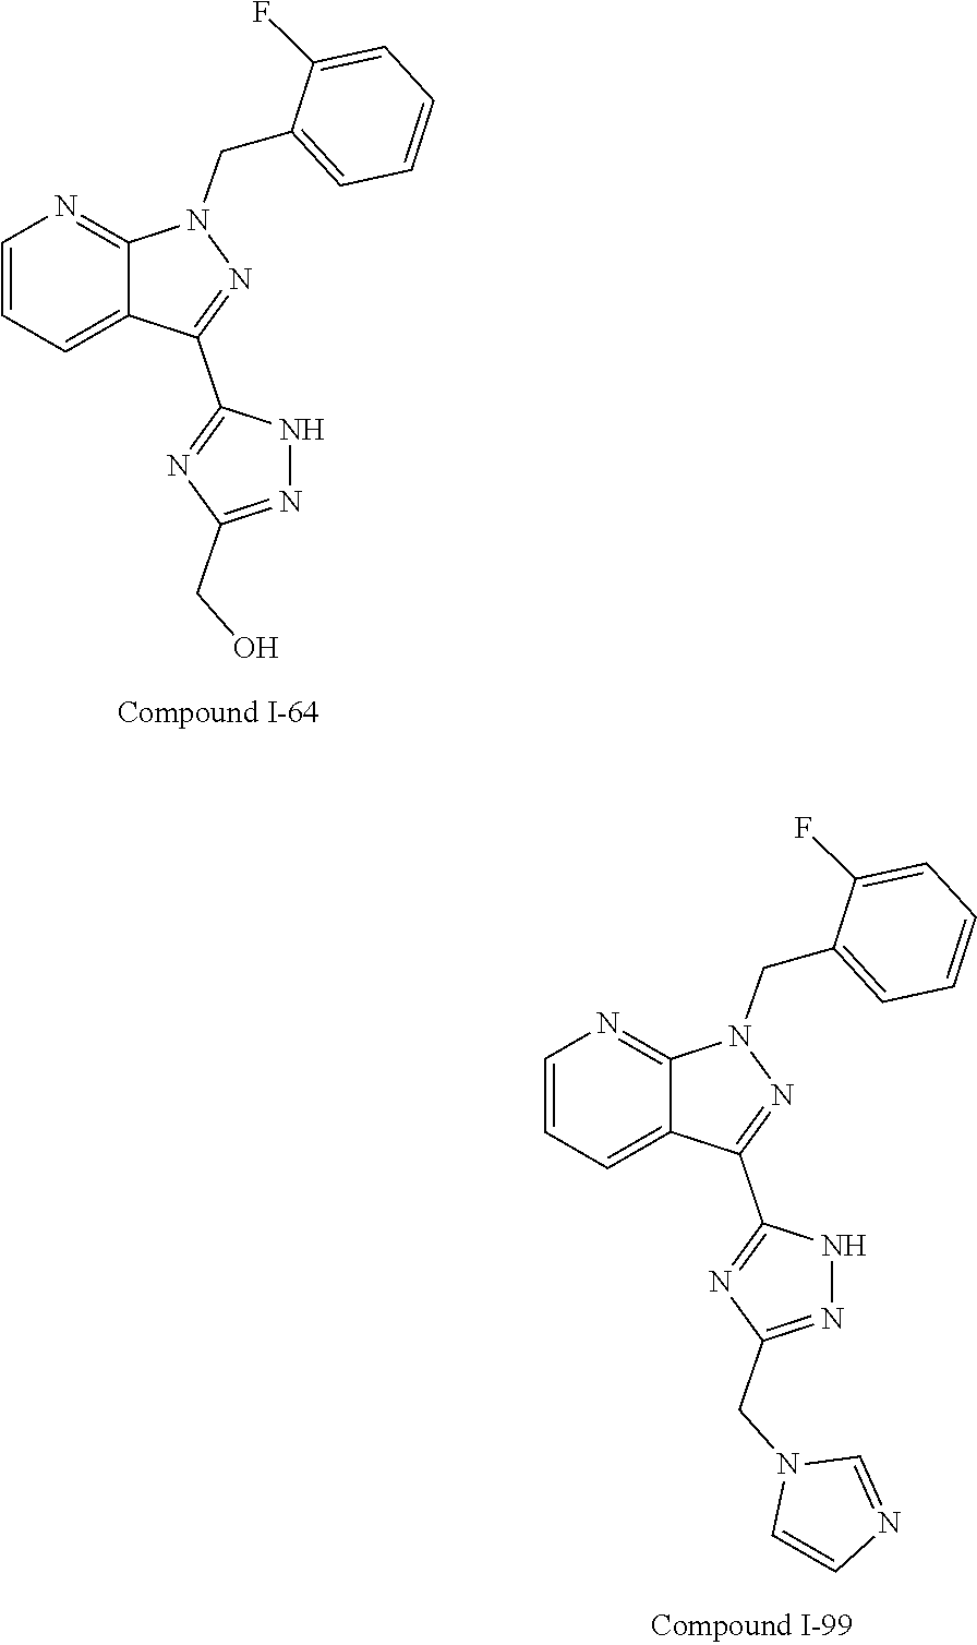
C1(F)=CC=CC=C1CN1N=C(C2=NC(CO)=NN2)C2=CC=CN=C12.C1(F)=CC=CC=C1CN1N=C(C2=NC(CN3C=NC=C3)=NN2)C2=CC=CN=C12
